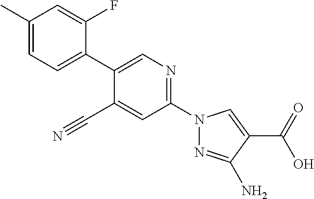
C1(C#N)=CC(N2N=C(N)C(C(O)=O)=C2)=NC=C1C1=CC=C(C)C=C1F
